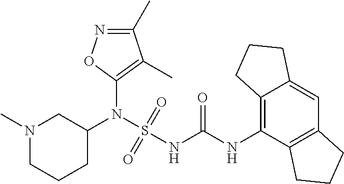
C1(N(S(NC(NC2=C3C(=CC4=C2CCC4)CCC3)=O)(=O)=O)C2CN(C)CCC2)=C(C)C(C)=NO1
